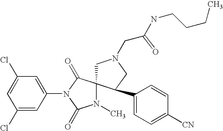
C1=C(Cl)C=C(N2C(=O)C3(N(C)C2=O)CN(CC(=O)NCCCC)CC3C2=CC=C([CN])C=C2)C=C1Cl
